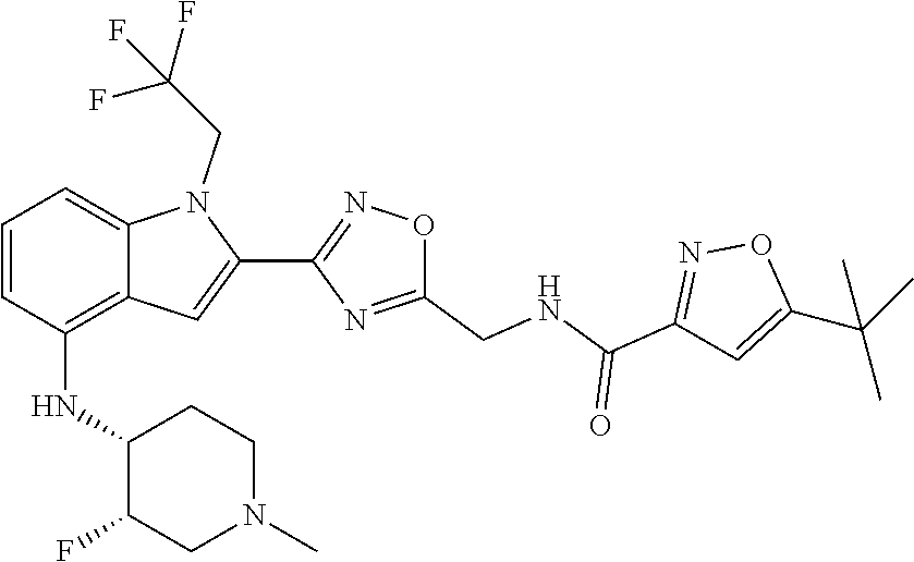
O1C(C(C)(C)C)=CC(C(=O)NCC2=NC(C3=CC4=C(NC5C(F)CN(C)CC5)C=CC=C4N3CC(F)(F)F)=NO2)=N1
